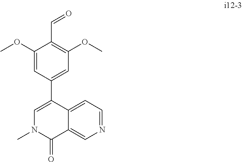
C1(OC)=CC(C2=CN(C)C(=O)C3=CN=CC=C23)=CC(OC)=C1C=O
